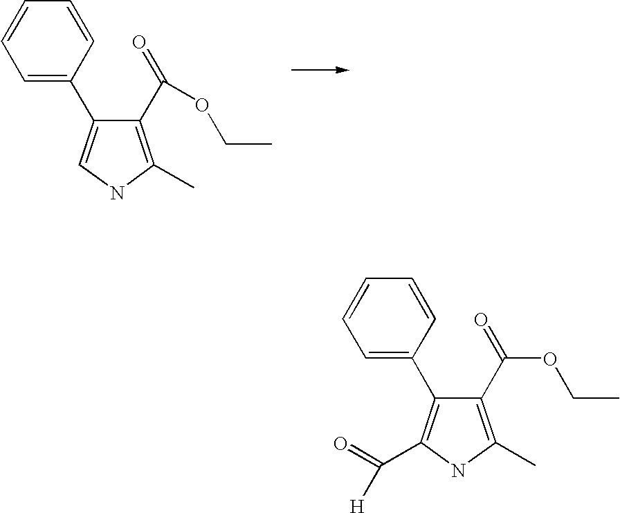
C1=C(C2=CNC(C)=C2C(=O)OCC)C=CC=C1.C1(C(=O)OCC)=C(C)NC(C([H])=O)=C1C1=CC=CC=C1
